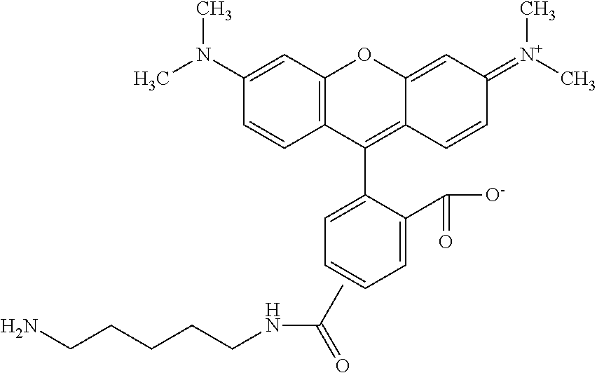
C1(N(C)C)=CC2=C(C=C1)C(C1=CC=CC=C1C([O-])=O)=C1C(=CC(=[N+](C)C)C=C1)O2.CC(=O)NCCCCCN
